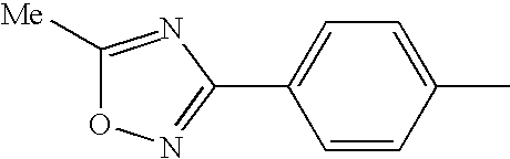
C1=CC(C)=CC=C1C1=NOC([Me])=N1
